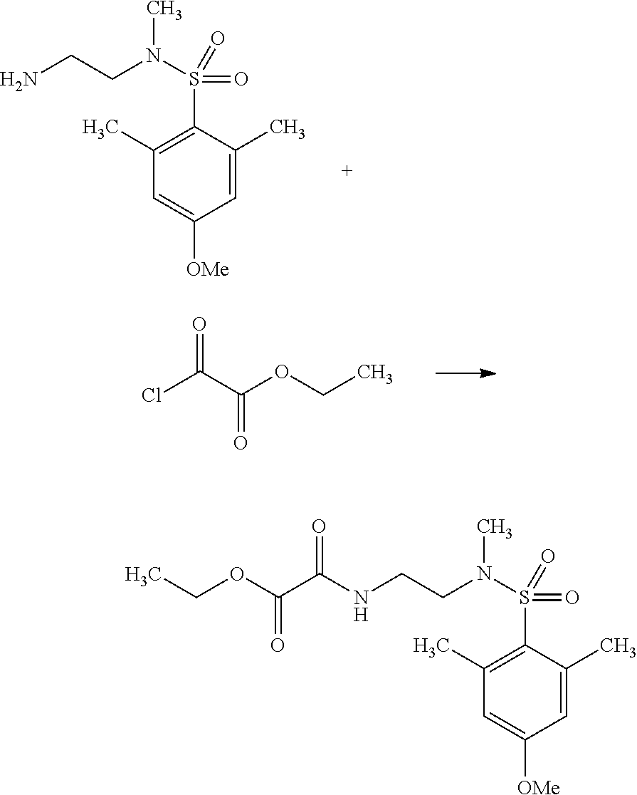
ClC(C(OCC)=O)=O.C1(C)=C(S(N(CCN)C)(=O)=O)C(C)=CC([OMe])=C1.CCOC(C(NCCN(S(C1=C(C)C=C([OMe])C=C1C)(=O)=O)C)=O)=O
